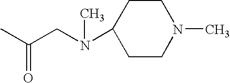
C(CN(C1CCN(C)CC1)C)(C)=O
